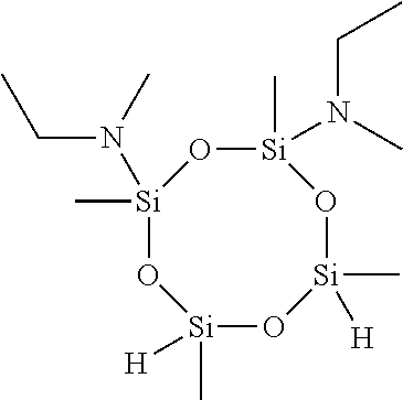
[Si]1(C)(N(C)CC)O[Si](C)(N(CC)C)O[Si](C)([H])O[Si](C)([H])O1
